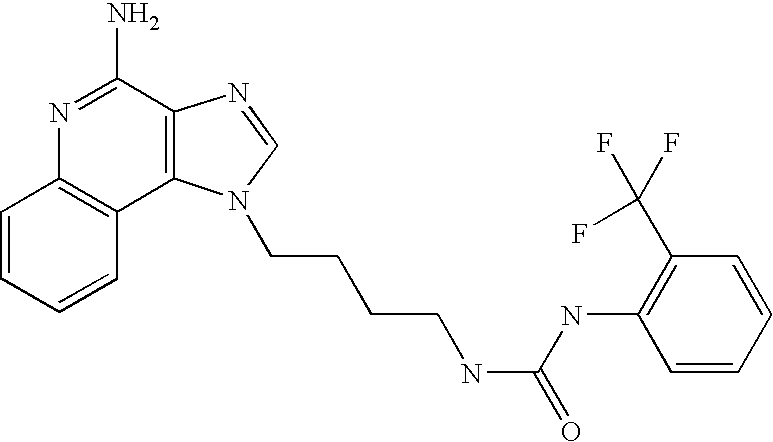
C1=CC=CC2=C1N=C(N)C1=C2N(CCCCNC(NC2=C(C(F)(F)F)C=CC=C2)=O)C=N1
